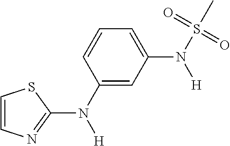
C1=CN=C(N(C2=CC(N([H])S(=O)(=O)C)=CC=C2)[H])S1
